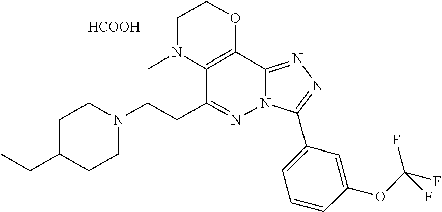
C1C(CC)CCN(CCC2=NN3C(=NN=C3C3=CC=CC(OC(F)(F)F)=C3)C3=C2N(C)CCO3)C1.[HCOOH]
